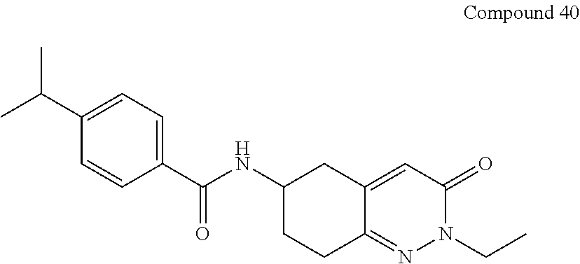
CC(C1=CC=C(C(NC2CCC3=NN(CC)C(=O)C=C3C2)=O)C=C1)C
